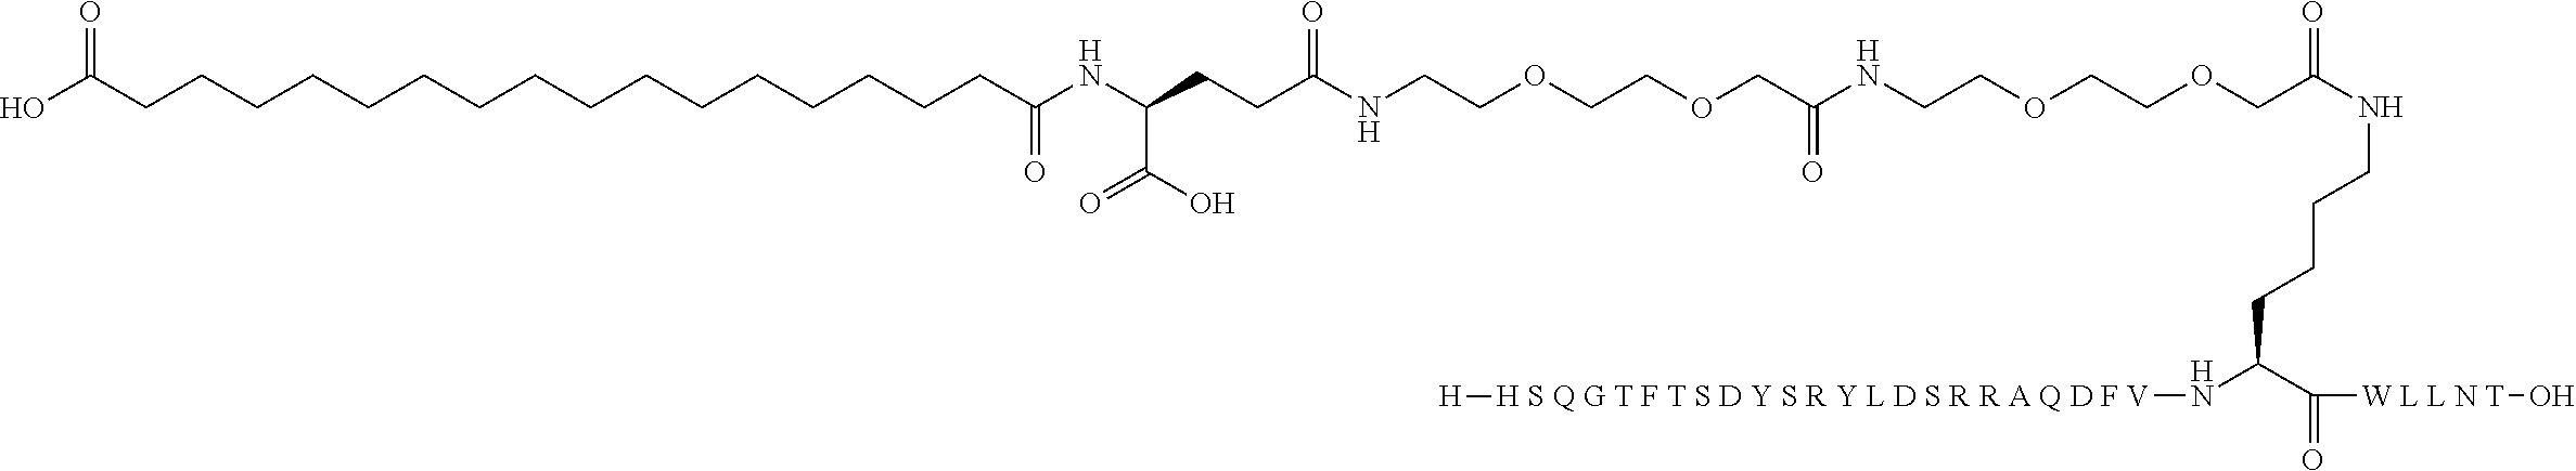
C(NC(COCCOCCNC(COCCOCCNC(CCC(NC(CCCCCCCCCCCCCCCCC(O)=O)=O)C(O)=O)=O)=O)=O)CCCC(N[H S Q G T F T S D Y S R Y L D S R R A Q D F V][H])C([W L L N T]O)=O
